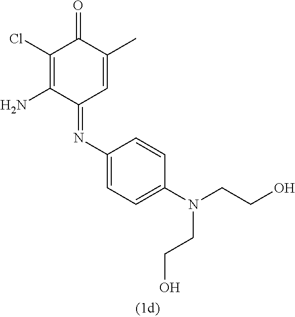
C1(Cl)=C(N)C(=NC2=CC=C(N(CCO)CCO)C=C2)C=C(C)C1=O
